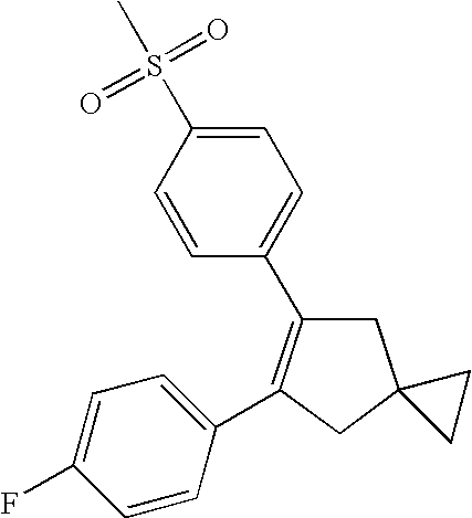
C1=CC(C2=C(C3=CC=C(F)C=C3)CC3(C2)CC3)=CC=C1S(C)(=O)=O
